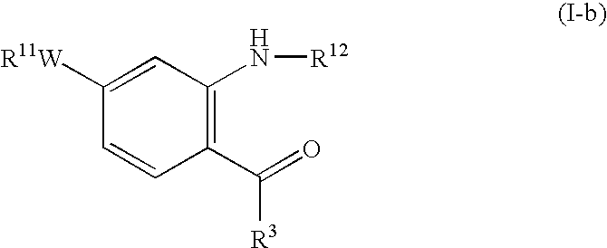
C1([R11W])=CC(N[R12])=C(C(=O)[R3])C=C1
